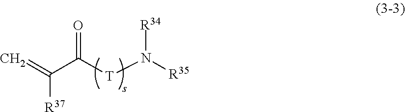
O=C([T]N([R35])[R34])C(=C)[R37]
